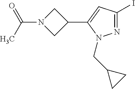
N1=C(I)C=C(C2CN(C(=O)C)C2)N1CC1CC1
